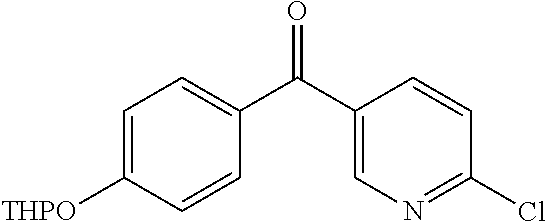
C1=C([THPO])C=CC(C(C2=CN=C(Cl)C=C2)=O)=C1
